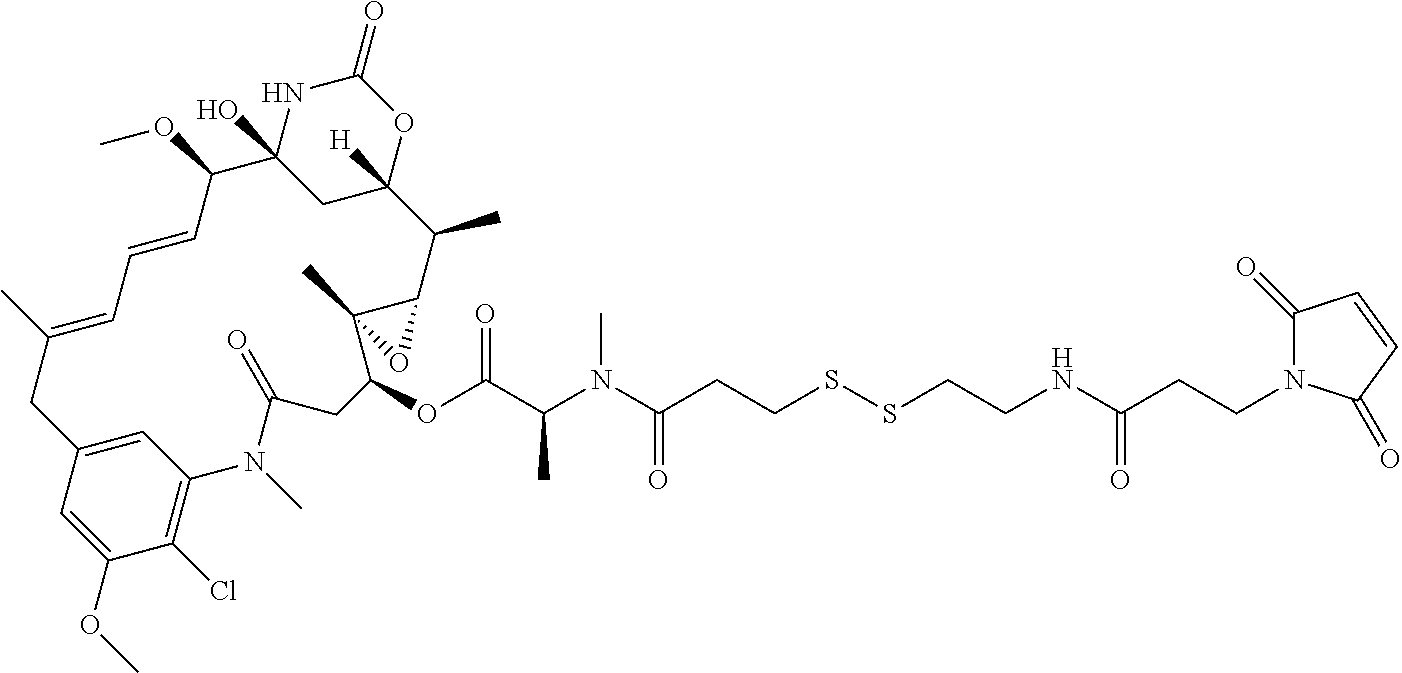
C1(OC)=CC2=CC(=C1Cl)N(C)C(=O)CC(OC(C(N(C(CCSSCCNC(CCN1C(=O)C=CC1=O)=O)=O)C)C)=O)C1(C)C(C(C)C3([H])CC(O)(C(OC)C=CC=C(C)C2)NC(=O)O3)O1
